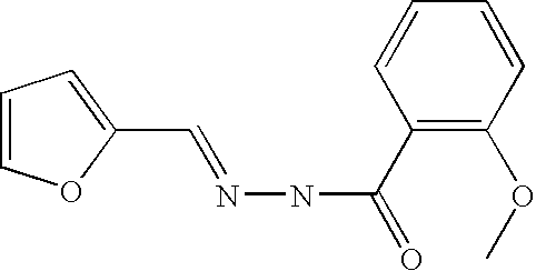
C1=COC(C=NNC(=O)C2=C(OC)C=CC=C2)=C1
